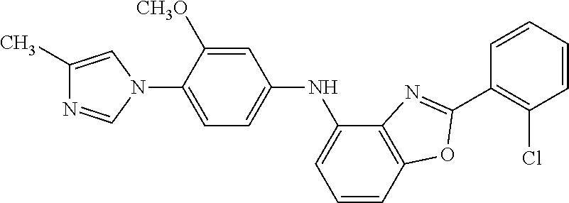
C1(C)=CN(C2=CC=C(NC3=CC=CC4=C3N=C(C3=C(Cl)C=CC=C3)O4)C=C2[CH3O])C=N1
